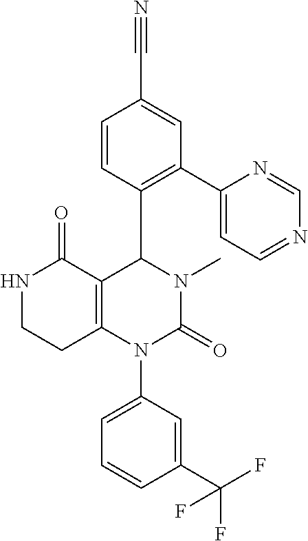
C1=CC(C2C3=C(N(C4=CC=CC(C(F)(F)F)=C4)C(=O)N2C)CCNC3=O)=C(C2=CC=NC=N2)C=C1C#N
